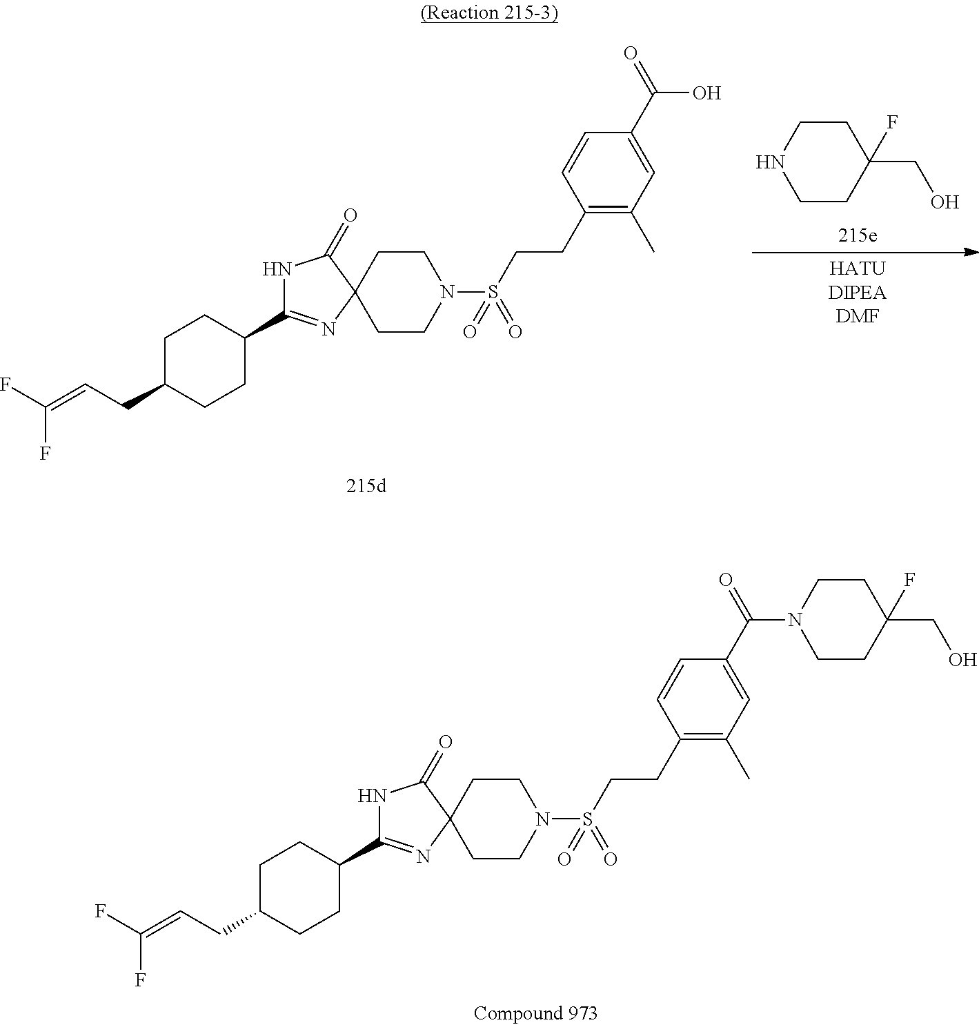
C1CN(S(CCC2=C(C)C=C(C(=O)O)C=C2)(=O)=O)CCC12C(=O)NC(C1CCC(CC=C(F)F)CC1)=N2.C1CC(CO)(F)CCN1.C1CN(S(CCC2=C(C)C=C(C(=O)N3CCC(CO)(F)CC3)C=C2)(=O)=O)CCC12C(=O)NC(C1CCC(CC=C(F)F)CC1)=N2
